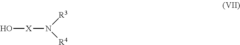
O[X]N([R3])[R4]
